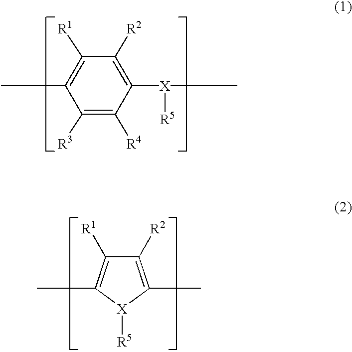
C1([R1])=C(C)C([R3])=C([R4])C([X](C)[R5])=C1[R2].C1([R2])=C(C)[X]([R5])C(C)=C1[R1]
